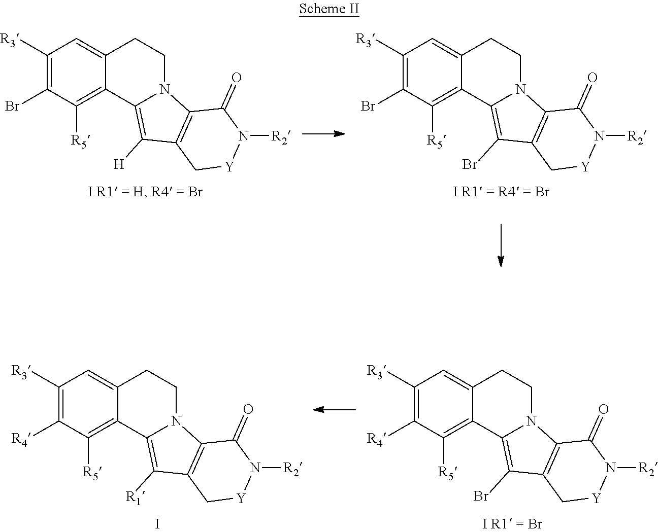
C1([R3])=C(Br)C([R5])=C2C(=C1)CCN1C2=C([H])C2=C1C(=O)N([R2])[Y]C2.C1([R3])=C(Br)C([R5])=C2C(=C1)CCN1C2=C(Br)C2=C1C(=O)N([R2])[Y]C2.C1([R3])=C([R4])C([R5])=C2C(=C1)CCN1C2=C([R1])C2=C1C(=O)N([R2])[Y]C2.I.C1([R3])=C([R4])C([R5])=C2C(=C1)CCN1C2=C(Br)C2=C1C(=O)N([R2])[Y]C2
